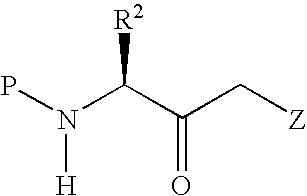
N(C(C(C[Z])=O)[R2])(P)[H]
